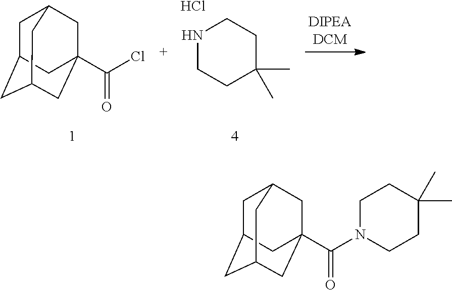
N1CCC(C)(C)CC1.Cl.C1C2CC3CC(C(Cl)=O)(CC1C3)C2.C1C2CC3CC(C(N4CCC(C)(C)CC4)=O)(CC1C3)C2
